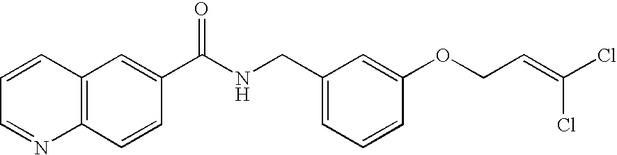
C1=CC=NC2=C1C=C(C(NCC1=CC=CC(OCC=C(Cl)Cl)=C1)=O)C=C2
